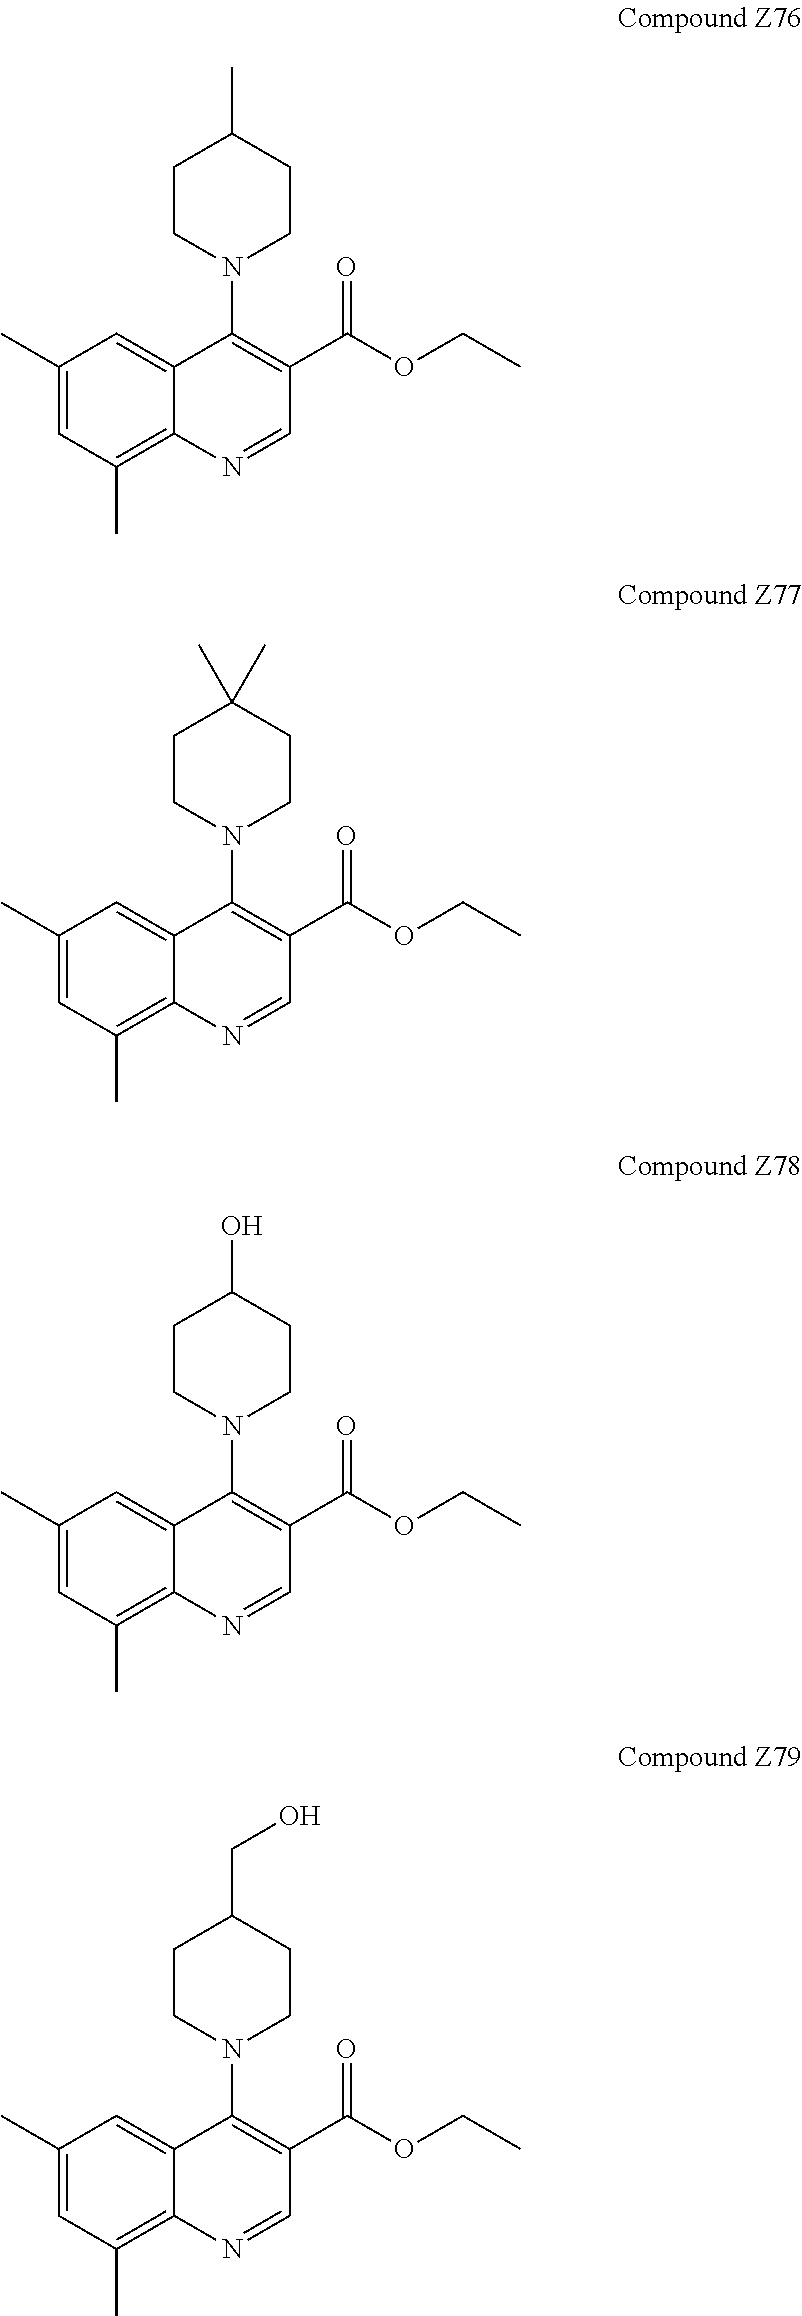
C1(C)=CC(C)=C2C(=C1)C(N1CCC(C)CC1)=C(C(=O)OCC)C=N2.C1(C)=CC(C)=C2C(=C1)C(N1CCC(C)(C)CC1)=C(C(=O)OCC)C=N2.C1(C)=CC(C)=C2C(=C1)C(N1CCC(O)CC1)=C(C(=O)OCC)C=N2.C1(C)=CC(C)=C2C(=C1)C(N1CCC(CO)CC1)=C(C(=O)OCC)C=N2
